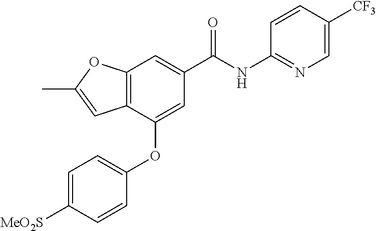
C12=C(C(OC3=CC=C([MeO2S])C=C3)=CC(C(NC3=NC=C([CF3])C=C3)=O)=C1)C=C(C)O2
